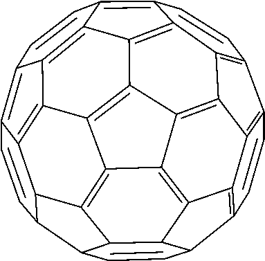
C1=CC2=C3C4=C1C1=C5C4=C4C6=C3C3C2C=CC2C3C3=C6C6=C4C4=C5C(=C5C=CC7=C8C(=C6C7=C45)C3C2C=C8)C=C1
